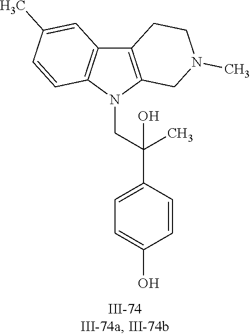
N1(CC(C2=CC=C(O)C=C2)(C)O)C2=C(C3=C1C=CC(C)=C3)CCN(C)C2
